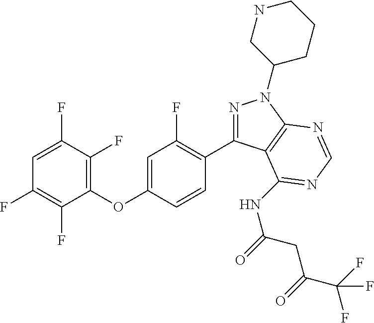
C1(OC2=CC(F)=C(C3=NN(C4CCCNC4)C4=C3C(NC(=O)CC(C(F)(F)F)=O)=NC=N4)C=C2)=C(F)C(F)=CC(F)=C1F
